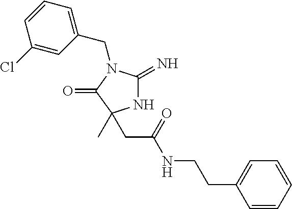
N1C(=N)N(CC2=CC=CC(Cl)=C2)C(=O)C1(C)CC(NCCC1=CC=CC=C1)=O
